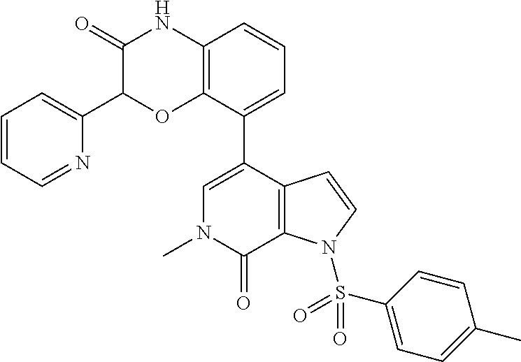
C1(=O)C(C2=CC=CC=N2)OC2=C(N1)C=CC=C2C1=CN(C)C(=O)C2=C1C=CN2S(=O)(C1=CC=C(C)C=C1)=O
